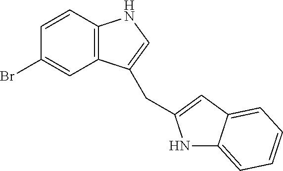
C12=CC=CC=C1C=C(CC1=CNC3=C1C=C(Br)C=C3)N2
